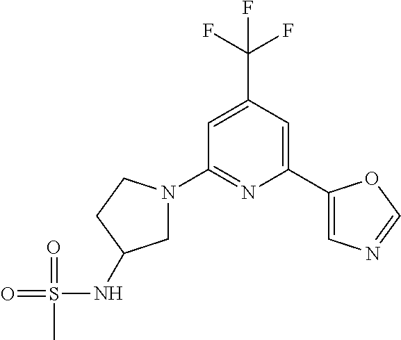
C1=C(C(F)(F)F)C=C(C2=CN=CO2)N=C1N1CC(NS(=O)(=O)C)CC1
